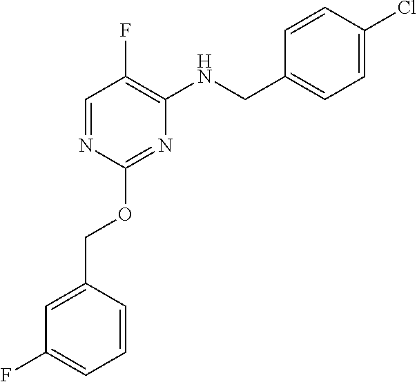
C1=C(COC2=NC(NCC3=CC=C(Cl)C=C3)=C(F)C=N2)C=CC=C1F
